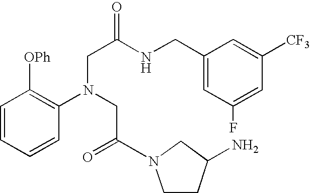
C1=CC=CC(N(CC(=O)N2CCC(N)C2)CC(NCC2=CC(F)=CC([CF3])=C2)=O)=C1[OPh]
